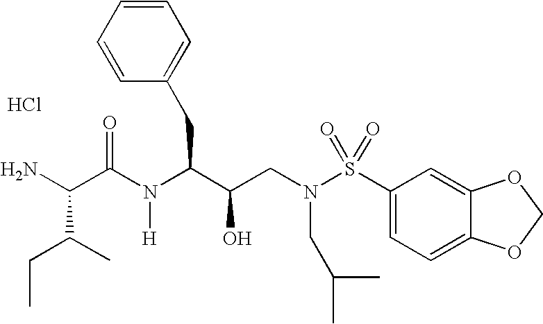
NC(C(N(C(C(CN(S(C1=CC=C2C(=C1)OCO2)(=O)=O)CC(C)C)O)CC1=CC=CC=C1)[H])=O)C(CC)C.Cl
